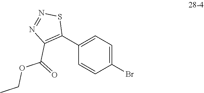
C1(Br)=CC=C(C2=C(C(=O)OCC)N=NS2)C=C1
